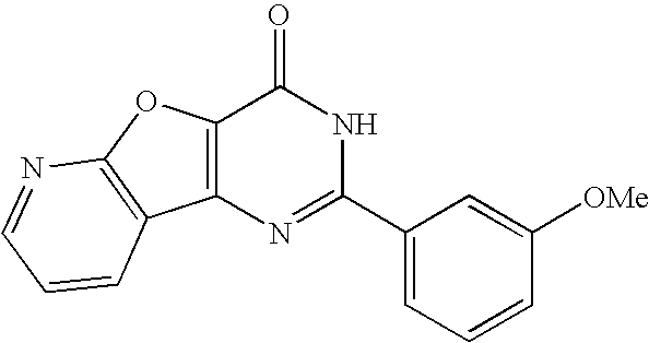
N1=C(C2=CC=CC([OMe])=C2)NC(=O)C2=C1C1=C(O2)N=CC=C1
